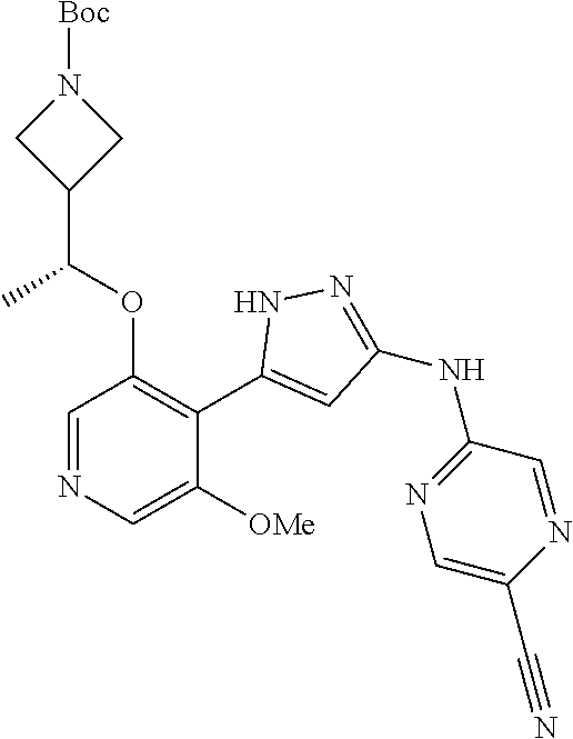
C1=NC=C([OMe])C(C2=CC(NC3=NC=C(C#N)N=C3)=NN2)=C1OC(C1CN([Boc])C1)C
